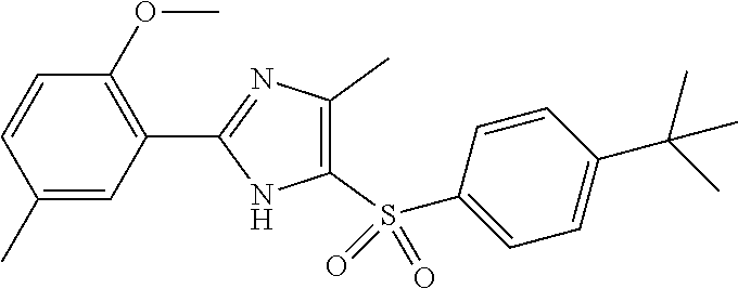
C1(C)=CC(C2=NC(C)=C(S(C3=CC=C(C(C)(C)C)C=C3)(=O)=O)N2)=C(OC)C=C1
